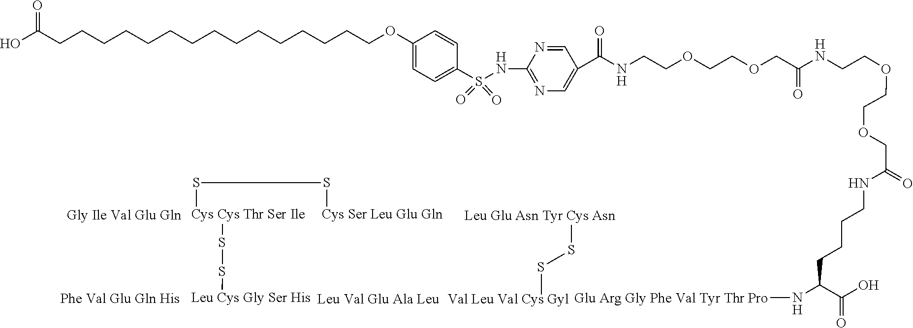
C(CCOC1=CC=C(S(=O)(=O)NC2=NC=C(C(=O)NCCOCCOCC(NCCOCCOCC(NCCCCC(N[Glu Arg Gly Phe Val Tyr Thr Pro])C(=O)O)=O)=O)C=N2)C=C1)CCCCCCCCCCCCC(O)=O.[Cys Cys Thr Ser Ile](SS[Leu Cys Gly Ser His])SS[Cys Ser Leu Glu Gln].[Leu Glu Asn Tyr Cys Asn]SS[Val Leu Val Cys Gyl].[Leu Val Glu Ala Leu]
